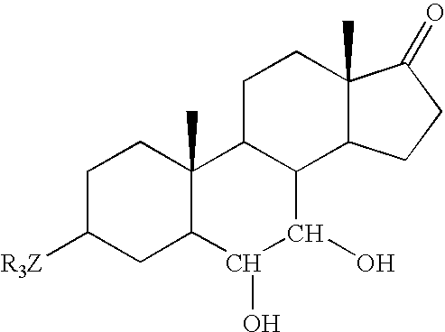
C1C([R3Z])CC2C(C)(C1)C1C(C3C(C)(CC1)C(=O)CC3)C(O)C2O
